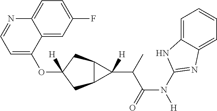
O(C1([H])CC2C(C1)C2(C(C(N([H])C1=NC2=CC=CC=C2N1)=O)C)[H])C1=CC=NC2=CC=C(F)C=C12
